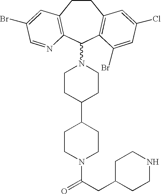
C1CC(C2CCN(C(CC3CCNCC3)=O)CC2)CCN1C1C2=C(CCC3=C1C(Br)=CC(Cl)=C3)C=C(Br)C=N2
